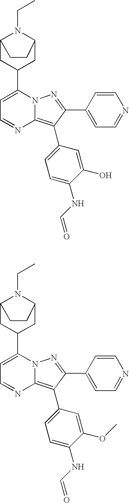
C1=C(C2CC3N(CC)C(C2)CC3)N2C(=C(C3=CC=C(NC=O)C(O)=C3)C(C3=CC=NC=C3)=N2)N=C1.C1=C(C2CC3N(CC)C(C2)CC3)N2C(=C(C3=CC=C(NC=O)C(OC)=C3)C(C3=CC=NC=C3)=N2)N=C1
